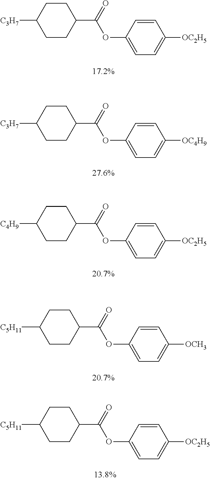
C1CC([C3H7])CCC1C(=O)OC1=CC=C([OC2H5])C=C1.C1CC([C3H7])CCC1C(=O)OC1=CC=C([OC4H9])C=C1.C1CC([C4H9])CCC1C(=O)OC1=CC=C([OC2H5])C=C1.C1CC([C5H11])CCC1C(=O)OC1=CC=C([OCH3])C=C1.C1CC([C5H11])CCC1C(=O)OC1=CC=C([OC2H5])C=C1
